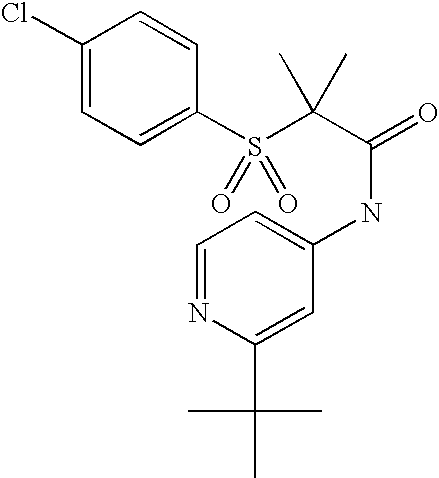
C1(Cl)=CC=C(S(C(C(=O)NC2=CC=NC(C(C)(C)C)=C2)(C)C)(=O)=O)C=C1
